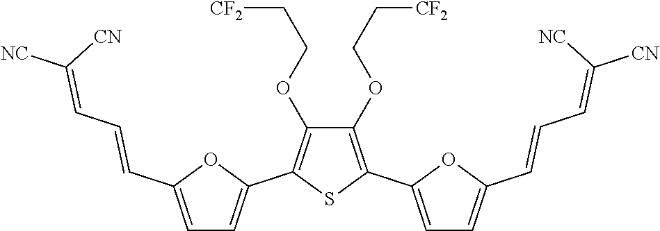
C1=C(C=CC=C([NC])[CN])OC(C2=C(OCC[CF2])C(OCC[CF2])=C(C3=CC=C(C=CC=C([CN])[NC])O3)S2)=C1
